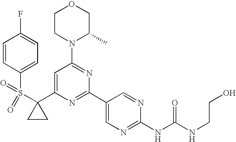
C1(C2(S(C3=CC=C(F)C=C3)(=O)=O)CC2)=CC(N2C(C)COCC2)=NC(C2=CN=C(NC(=O)NCCO)N=C2)=N1
